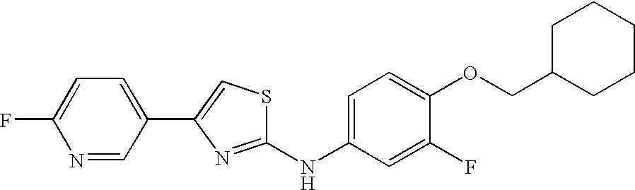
C1(NC2=CC=C(OCC3CCCCC3)C(F)=C2)=NC(C2=CC=C(F)N=C2)=CS1
